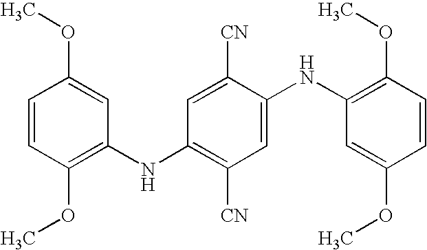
C1=CC(OC)=C(NC2=C([CN])C=C(NC3=C(OC)C=CC(OC)=C3)C([CN])=C2)C=C1OC
